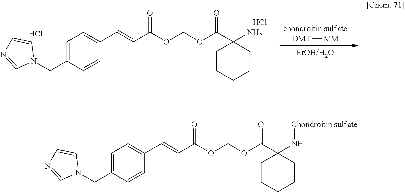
[chondroitin sulfate].[DMT][MM].[EtOH/H2O].N1(CC2=CC=C(C=CC(=O)OCOC(C3(N)CCCCC3)=O)C=C2)C=CN=C1.Cl.Cl.N1(CC2=CC=C(C=CC(=O)OCOC(C3(N[Chondroitin sulfate])CCCCC3)=O)C=C2)C=CN=C1
